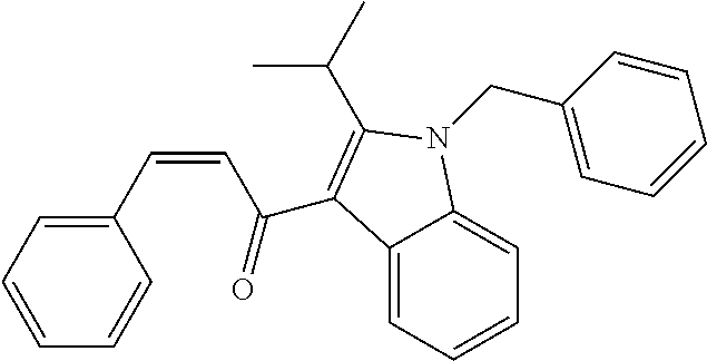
C(C(C1=C(C(C)C)N(CC2=CC=CC=C2)C2=CC=CC=C21)=O)=CC1=CC=CC=C1
